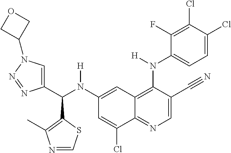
C1(N(C(C2=CN(C3COC3)N=N2)C2=C(C)N=CS2)[H])=CC2=C(N(C3=CC=C(Cl)C(Cl)=C3F)[H])C(C#N)=CN=C2C(Cl)=C1
